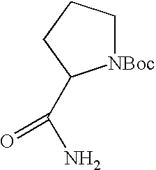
[NBoc]1CCCC1C(N)=O
